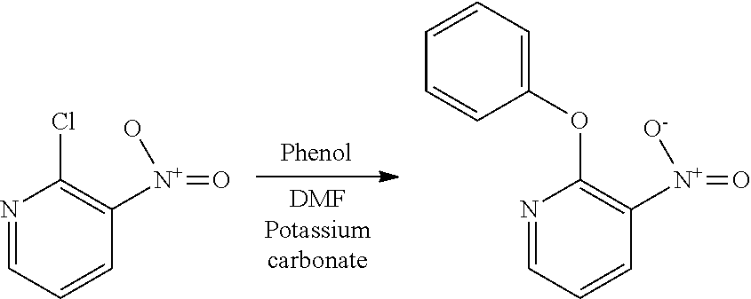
N1=CC=CC([N+](O)=O)=C1Cl.N1=CC=CC([N+]([O-])=O)=C1OC1=CC=CC=C1
